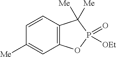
C1=CC2=C(C=C1[Me])OP(=O)([OEt])C2([Me])[Me]
